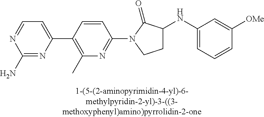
C1(C2=C(C)N=C(N3C(=O)C(NC4=CC=CC([OMe])=C4)CC3)C=C2)=CC=NC(N)=N1
